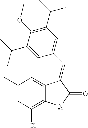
C1(C)=CC(Cl)=C2C(=C1)C(=CC1=CC(C(C)C)=C(OC)C(C(C)C)=C1)C(=O)N2
